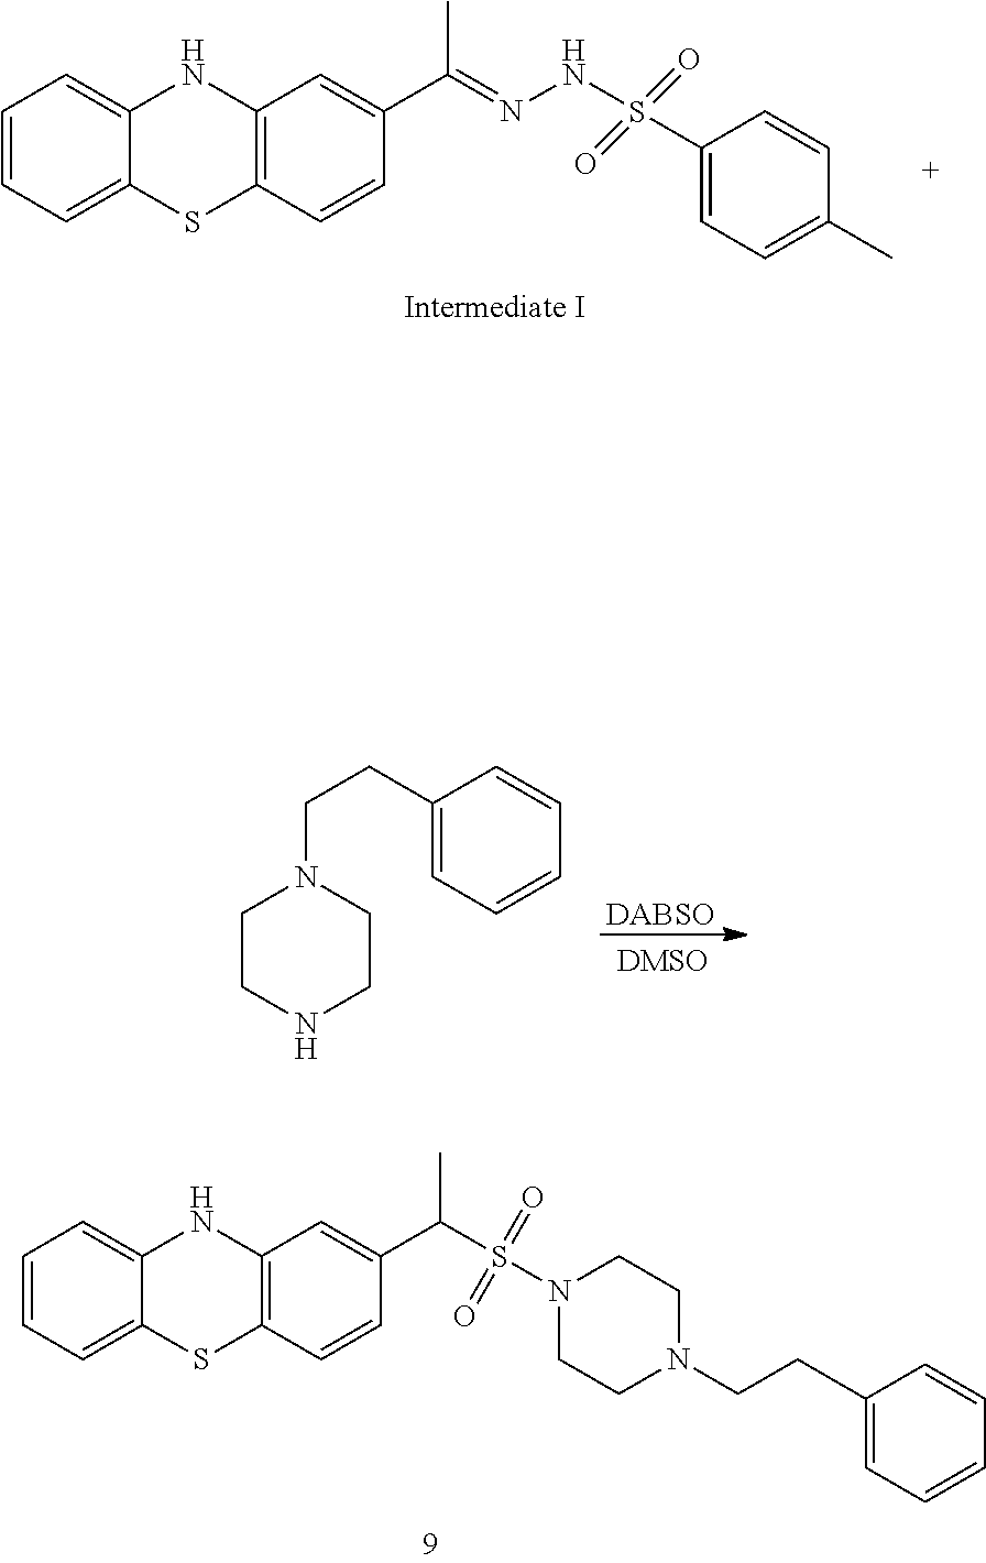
C1=CC=C2C(=C1)NC1=C(S2)C=CC(C(=NNS(C2=CC=C(C)C=C2)(=O)=O)C)=C1.[DABSO].C1CNCCN1CCC1=CC=CC=C1.C1=CC=C2C(=C1)NC1=C(S2)C=CC(C(S(N2CCN(CCC3=CC=CC=C3)CC2)(=O)=O)C)=C1
